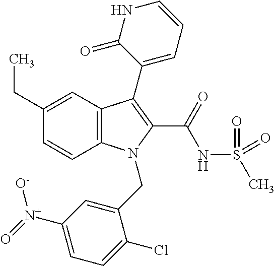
C1(CC)=CC2=C(C=C1)N(CC1=CC([N+]([O-])=O)=CC=C1Cl)C(C(NS(C)(=O)=O)=O)=C2C1=CC=CNC1=O
